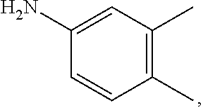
C1=CC(C)=C(C)C=C1N
